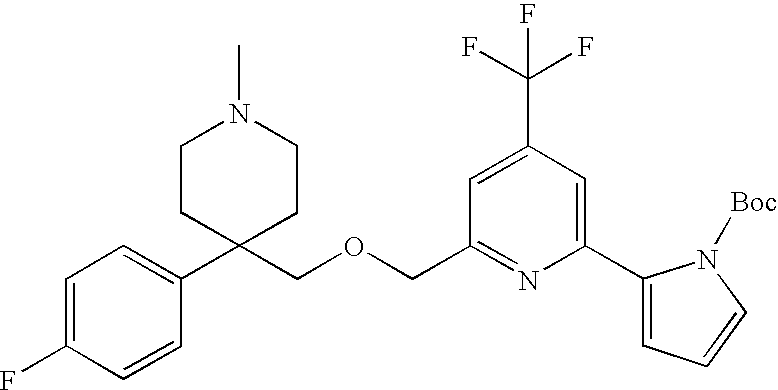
C1=C(F)C=CC(C2(COCC3=NC(C4=CC=CN4[Boc])=CC(C(F)(F)F)=C3)CCN(C)CC2)=C1
